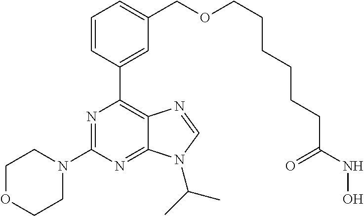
C1=CC(C2=C3C(=NC(N4CCOCC4)=N2)N(C(C)C)C=N3)=CC(COCCCCCCC(NO)=O)=C1
